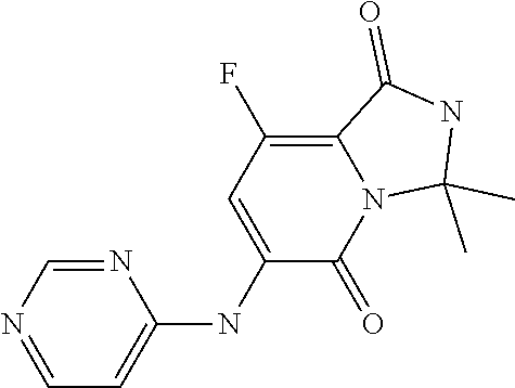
C1=NC=NC(NC2=CC(F)=C3N(C2=O)C(C)(C)NC3=O)=C1
